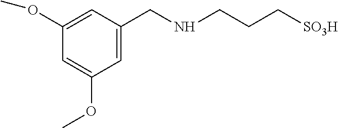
C1=C(OC)C=C(OC)C=C1CNCCC[SO3H]
